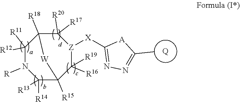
[Q].C1([R16])([R19])[Z]([X]C2=NN=C(C)[A]2)C([R17])([R20])C2([R18])C([R11])([R12])N([R])C([R13])([R14])C1([R15])[W]2
